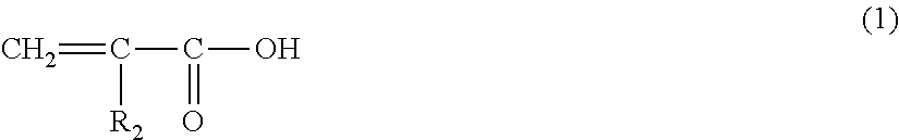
C(=C)(C(O)=O)[R2]
